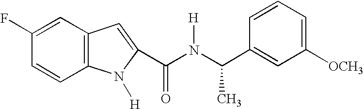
C1=C(F)C=CC2=C1C=C(C(N(C(C1=CC([OCH3])=CC=C1)C)[H])=O)N2[H]
